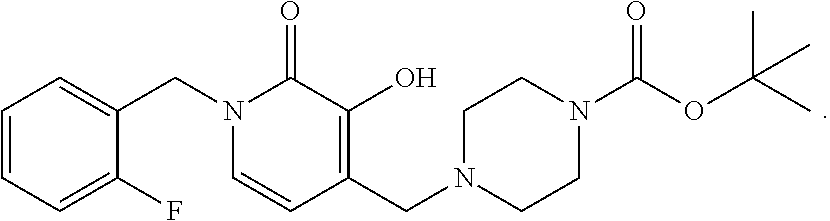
C1=CC=C(F)C(CN2C=CC(CN3CCN(C(OC(C)(C)C)=O)CC3)=C(O)C2=O)=C1
